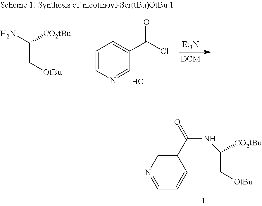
C1=CN=CC(C(Cl)=O)=C1.Cl.[Et3N].NC([CO2tBu])C[OtBu].C1(C(=O)NC([CO2tBu])C[OtBu])=CN=CC=C1
